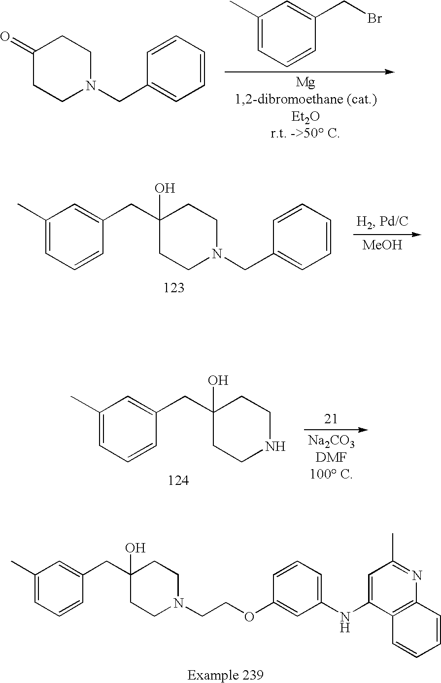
C1(C)=CC=CC(CBr)=C1.C1(=O)CCN(CC2=CC=CC=C2)CC1.C1(C)=CC=CC(CC2(O)CCN(CC3=CC=CC=C3)CC2)=C1.[MeOH].C1(C)=CC=CC(CC2(O)CCNCC2)=C1.C1(C)=CC=CC(CC2(O)CCN(CCOC3=CC(NC4=CC(C)=NC5=C4C=CC=C5)=CC=C3)CC2)=C1
